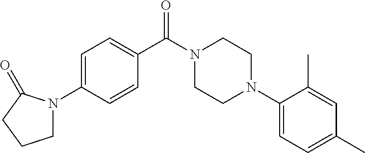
C1=C(N2CCCC2=O)C=CC(C(=O)N2CCN(C3=CC=C(C)C=C3C)CC2)=C1
